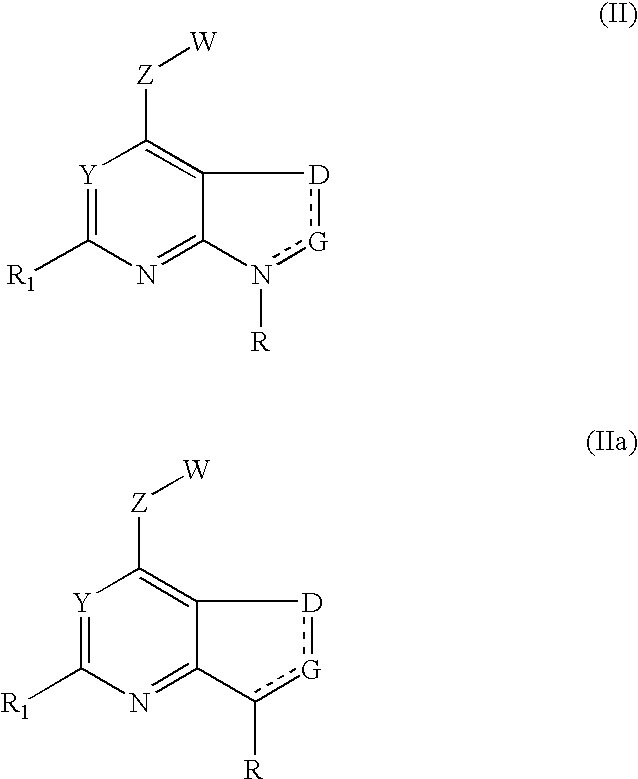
[Y]1=C([R1])N=C2C(=C1[Z][W])[D]:[G]n2[R].[Y]1=C([R1])N=C2C(=C1[Z][W])[D]:[G]c2[R]
